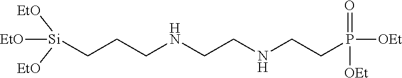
C(CNCCNCCP([OEt])(=O)[OEt])C[Si]([EtO])([EtO])[EtO]
